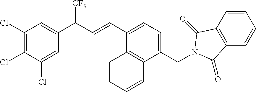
C1(Cl)=C(Cl)C(Cl)=CC(C(C=CC2=CC=C(CN3C(=O)C4=C(C3=O)C=CC=C4)C3=C2C=CC=C3)[CF3])=C1
